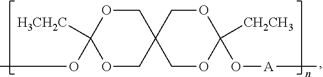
C1OC([H3CH2C])(OC)OCC12COC([CH2CH3])(O[A]C)OC2
